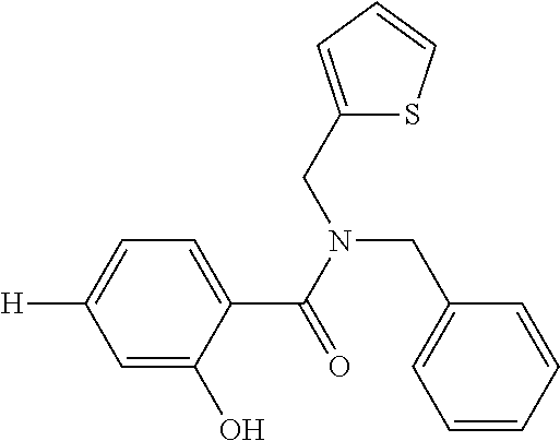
C1=C(O)C(C(=O)N(CC2=CC=CS2)CC2=CC=CC=C2)=CC=C1[H]
